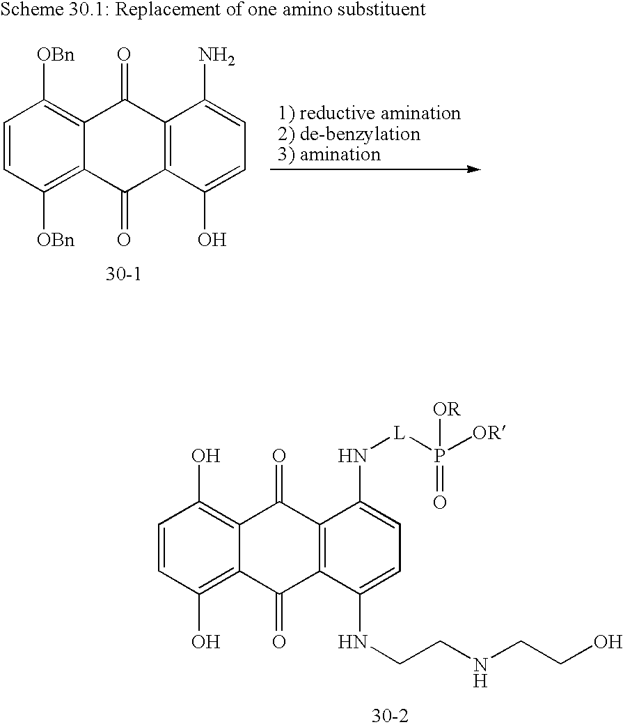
C1=CC(O)=C2C(=C1O)C(=O)C1=C(C2=O)C(NCCNCCO)=CC=C1N[L]P([OR])(=O)[OR].C1=CC([OBn])=C2C(=C1[OBn])C(=O)C1=C(C2=O)C(O)=CC=C1N
